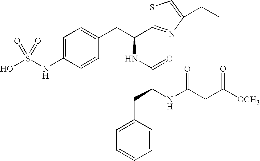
C1=C(NS(O)(=O)=O)C=CC(CC(NC(C(NC(CC([OCH3])=O)=O)CC2=CC=CC=C2)=O)C2=NC(CC)=CS2)=C1
